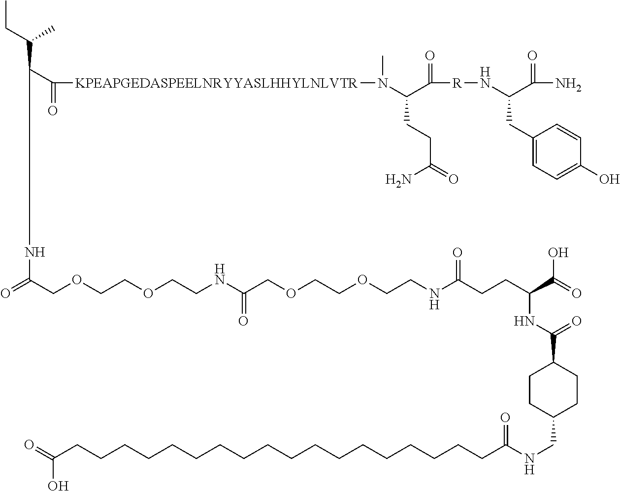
CCC(C(C([KPEAPGEDASPEELNRYYASLHHYLNLVTR]N(C)C(C(=O)[R]NC(C(=O)N)CC1=CC=C(O)C=C1)CCC(=O)N)=O)NC(=O)COCCOCCNC(COCCOCCNC(CCC(C(=O)O)NC(C1CCC(CNC(CCCCCCCCCCCCCCCCCCC(O)=O)=O)CC1)=O)=O)=O)C
